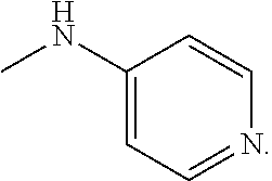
C1(NC)=CC=NC=C1
